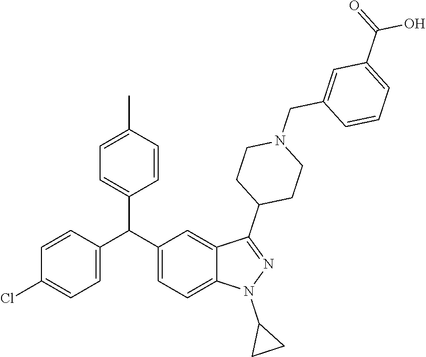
C1=CC(C(C2=CC=C3C(=C2)C(C2CCN(CC4=CC(C(=O)O)=CC=C4)CC2)=NN3C2CC2)C2=CC=C(C)C=C2)=CC=C1Cl
